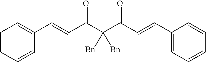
C1=CC=CC(C=CC(C(C(C=CC2=CC=CC=C2)=O)([Bn])[Bn])=O)=C1
